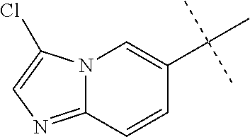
C12=NC=C(Cl)N1C=C(C(C)(C)C)C=C2
